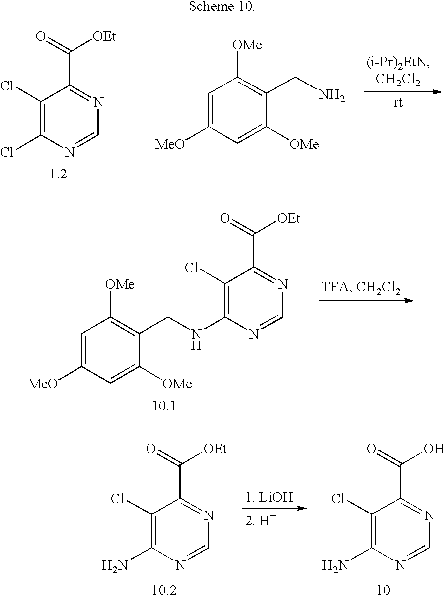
C1(Cl)=C(Cl)N=CN=C1C(=O)[OEt].C1=C([MeO])C=C([OMe])C(CN)=C1[OMe].C1(Cl)=C(NCC2=C([OMe])C=C([MeO])C=C2[OMe])N=CN=C1C(=O)[OEt].C1(Cl)=C(N)N=CN=C1C(=O)[OEt].C1(Cl)=C(N)N=CN=C1C(=O)O
